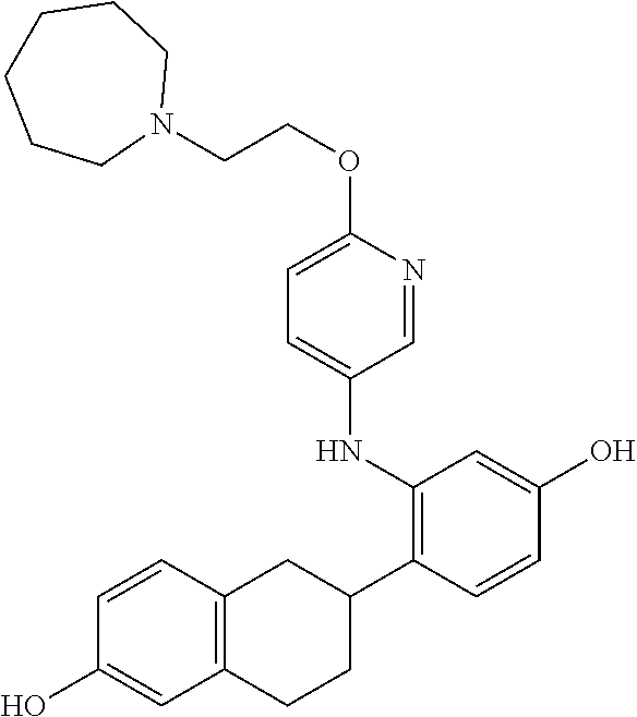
N1(CCOC2=CC=C(NC3=C(C4CC5=C(CC4)C=C(O)C=C5)C=CC(O)=C3)C=N2)CCCCCC1
